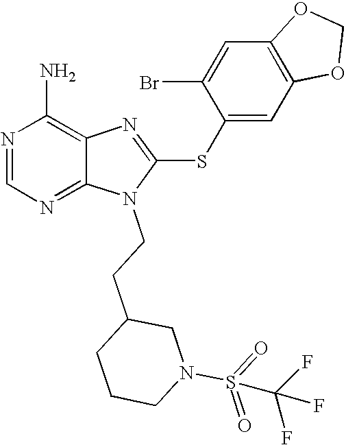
N1=CN=C2C(=C1N)N=C(SC1=CC3=C(C=C1Br)OCO3)N2CCC1CCCN(S(=O)(=O)C(F)(F)F)C1
